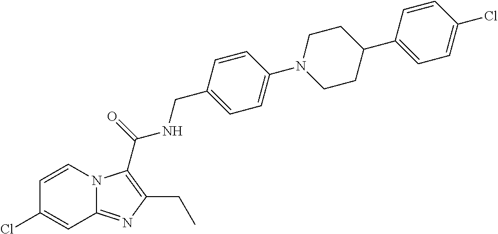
C1=CN2C(=NC(CC)=C2C(=O)NCC2=CC=C(N3CCC(C4=CC=C(Cl)C=C4)CC3)C=C2)C=C1Cl
